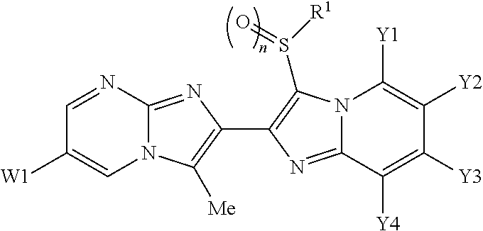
C1=NC2=NC(C3=C(S([R1])=O)N4C(=N3)C([Y4])=C([Y3])C([Y2])=C4[Y1])=C([Me])N2C=C1[W1]
